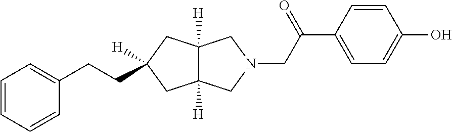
C1=CC=CC(CCC2([H])CC3([H])C([H])(C2)CN(CC(C2=CC=C(O)C=C2)=O)C3)=C1
